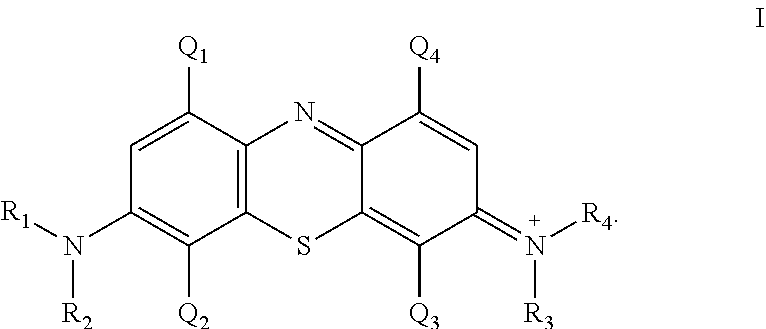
C1=C([Q1])C2=C(C([Q2])=C1N([R1])[R2])SC1=C([Q3])C(=N([R4])[R3])C=C([Q4])C1=N2
